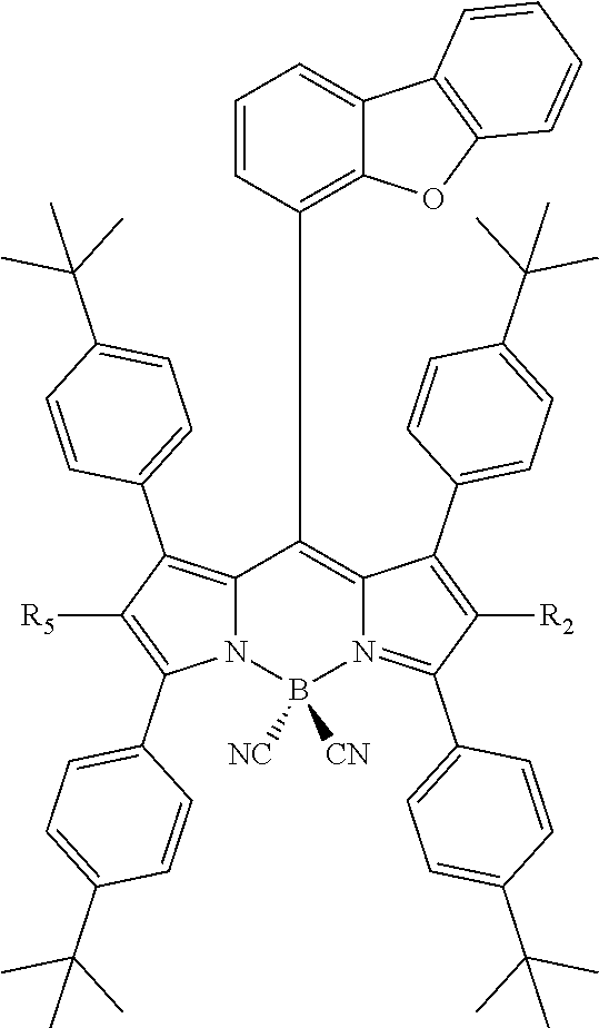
C12=C(C3=CC=C(C(C)(C)C)C=C3)C([R5])=C(C3=CC=C(C(C)(C)C)C=C3)N1B([NC])([CN])N1=C(C3=CC=C(C(C)(C)C)C=C3)C([R2])=C(C3=CC=C(C(C)(C)C)C=C3)C1=C2C1=C2C(=CC=C1)C1=C(O2)C=CC=C1
